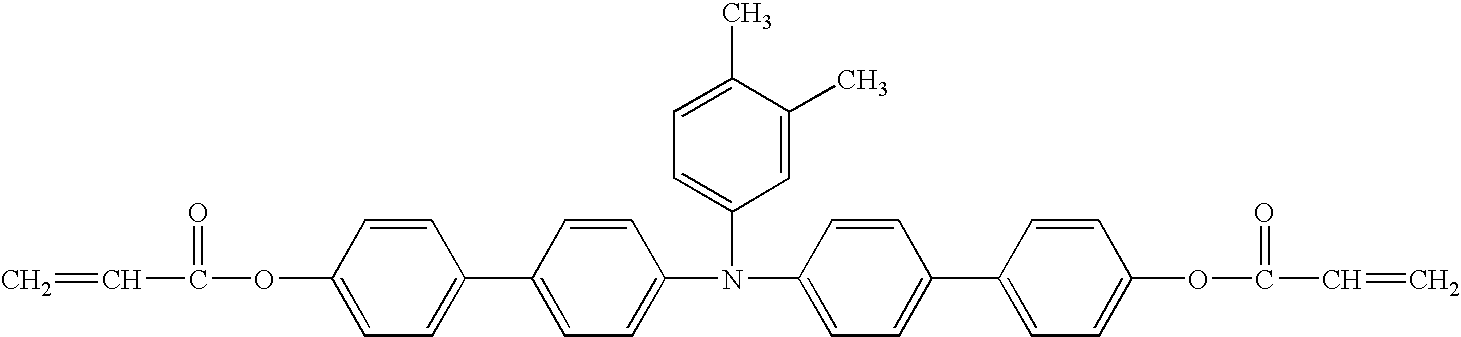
C=CC(=O)OC1=CC=C(C2=CC=C(N(C3=CC=C(C)C(C)=C3)C3=CC=C(C4=CC=C(OC(=O)C=C)C=C4)C=C3)C=C2)C=C1
